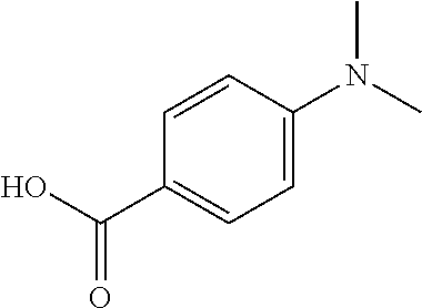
C1=CC(N(C)C)=CC=C1C(O)=O
